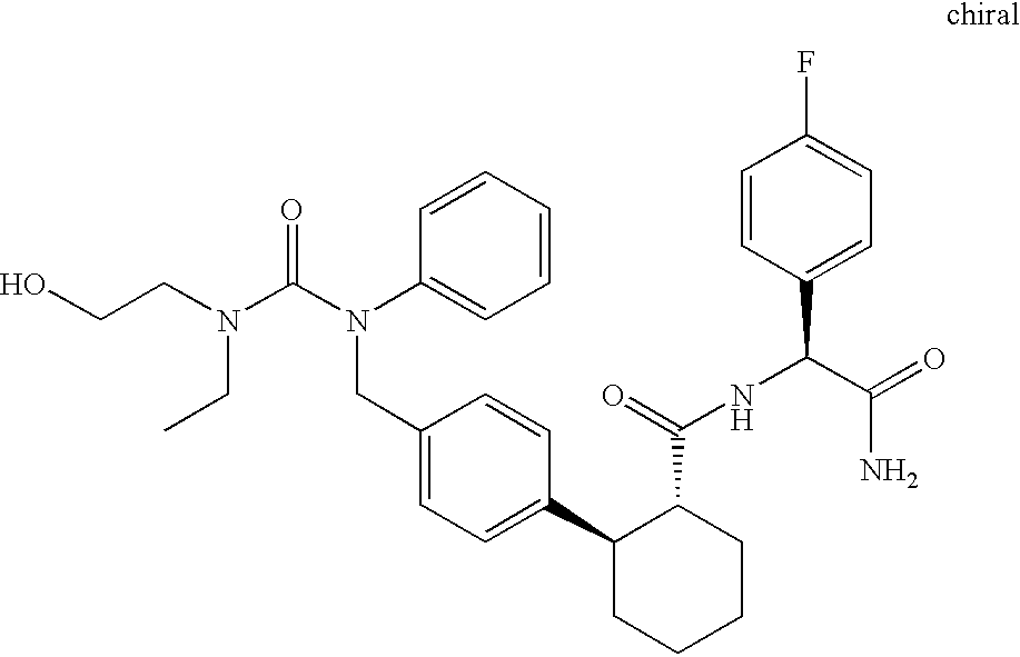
C1(CN(C(=O)N(CCO)CC)C2=CC=CC=C2)=CC=C(C2CCCCC2C(NC(C2=CC=C(F)C=C2)C(=O)N)=O)C=C1
